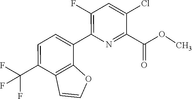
C12=C(C=CO1)C(C(F)(F)F)=CC=C2C1=C(F)C=C(Cl)C(C(OC)=O)=N1
